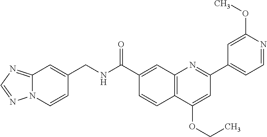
C1(C(NCC2=CC3=NC=NN3C=C2)=O)=CC2=C(C=C1)C(OCC)=CC(C1=CC=NC(OC)=C1)=N2
